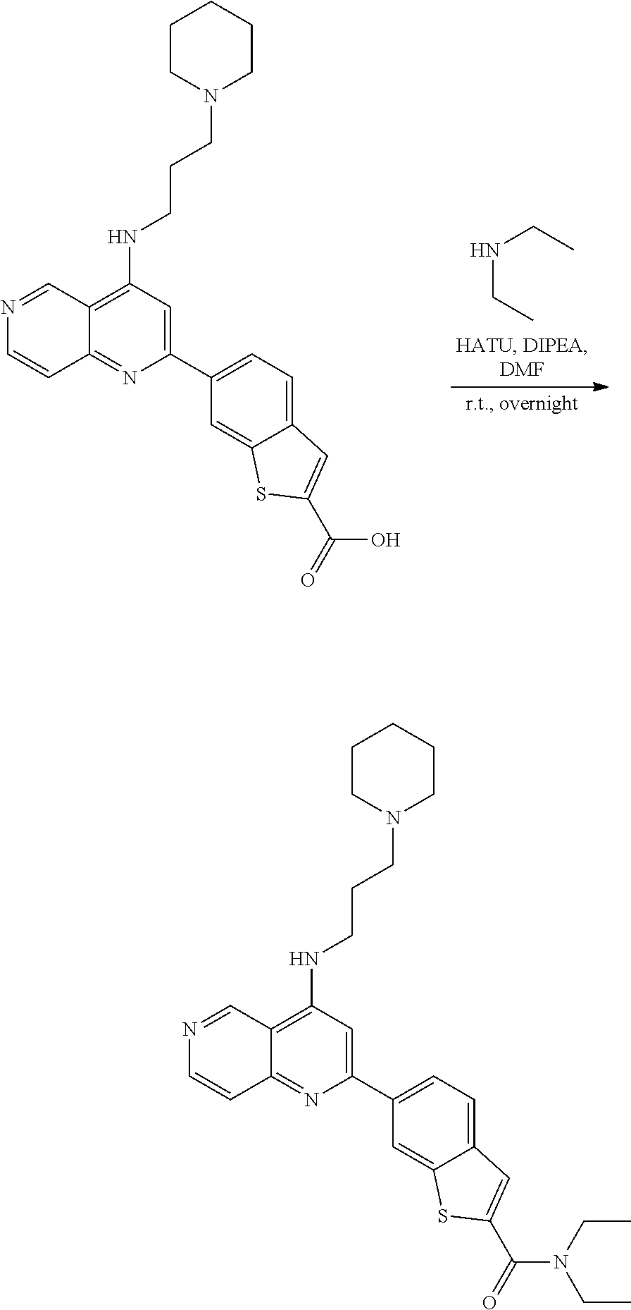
N(CC)CC.C12=C(NCCCN3CCCCC3)C=C(C3=CC=C4C(=C3)SC(C(O)=O)=C4)N=C1C=CN=C2.C12=C(NCCCN3CCCCC3)C=C(C3=CC=C4C(=C3)SC(C(N(CC)CC)=O)=C4)N=C1C=CN=C2
